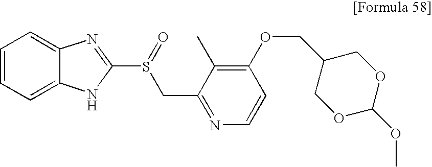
C1(OCC2COC(OC)OC2)=C(C)C(CS(C2=NC3=CC=CC=C3N2)=O)=NC=C1
